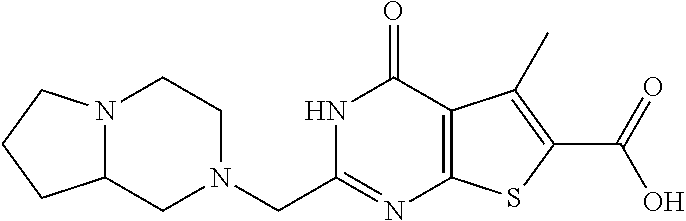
C12CN(CC3=NC4=C(C(=O)N3)C(C)=C(C(=O)O)S4)CCN1CCC2
